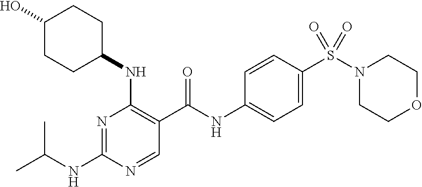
C(NC1=NC(NC2CCC(O)CC2)=C(C(NC2=CC=C(S(N3CCOCC3)(=O)=O)C=C2)=O)C=N1)(C)C
